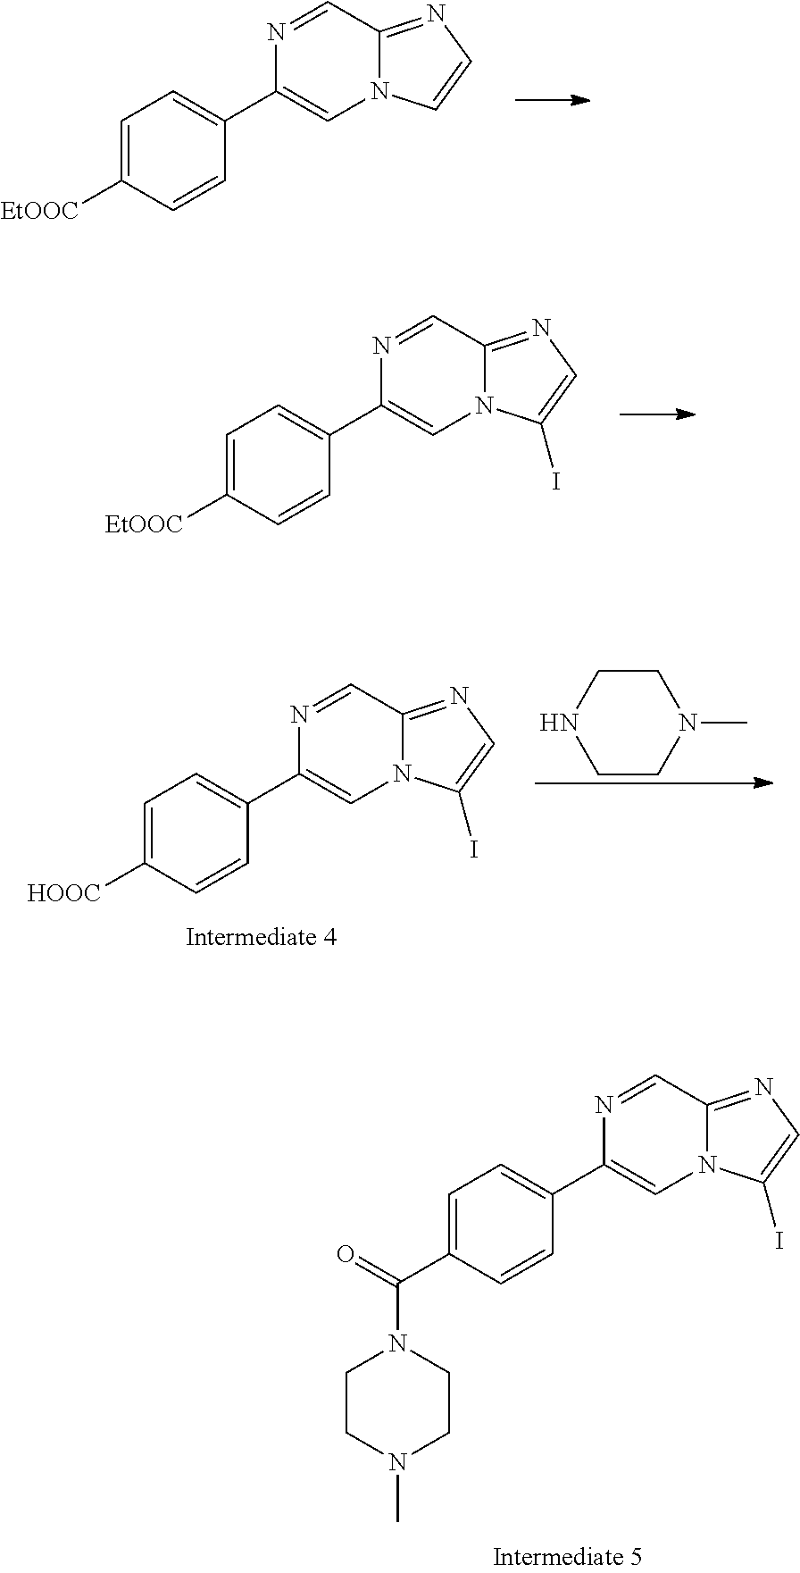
N1=CC2=NC=CN2C=C1C1=CC=C([EtOOC])C=C1.N1=CC2=NC=C(I)N2C=C1C1=CC=C([EtOOC])C=C1.N1=CC2=NC=C(I)N2C=C1C1=CC=C([HOOC])C=C1.C1CN(C)CCN1.N1=CC2=NC=C(I)N2C=C1C1=CC=C(C(=O)N2CCN(C)CC2)C=C1
